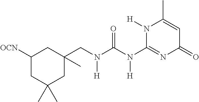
N(C(N(C1=NC(=O)C=C(C)N1[H])[H])=O)([H])CC1(C)CC([OCN])CC(C)(C)C1
